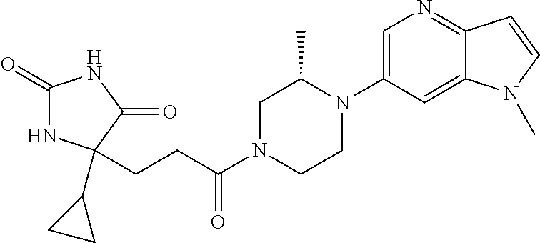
C1(=O)NC(C2CC2)(CCC(N2CCN(C3=CN=C4C(=C3)N(C)C=C4)C(C)C2)=O)C(=O)N1
